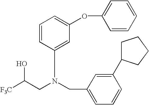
[F3C]C(CN(CC1=CC=CC(C2CCCC2)=C1)C1=CC(OC2=CC=CC=C2)=CC=C1)O
